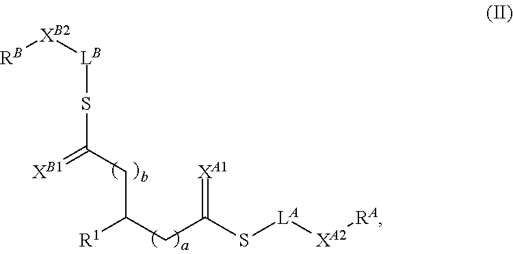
[R1]C(CC(S[LA][XA2][RA])=[XA1])CC(S[LB][XB2][RB])=[XB1]
